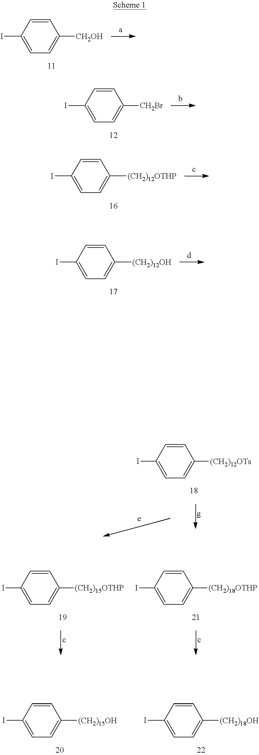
C1=CC(I)=CC=C1[CH2OH].C1=CC(I)=CC=C1[CH2Br].C1=CC(I)=CC=C1[(CH2)12OTHP].C1=CC(I)=CC=C1[(CH2)12OH].C1=CC(I)=CC=C1[(CH2)12OTs].C1=CC(I)=CC=C1[(CH2)15OTHP].C1=CC(I)=CC=C1[(CH2)18OTHP].C1=CC(I)=CC=C1[(CH2)18OH].C1=CC(I)=CC=C1[(CH2)15OH]
